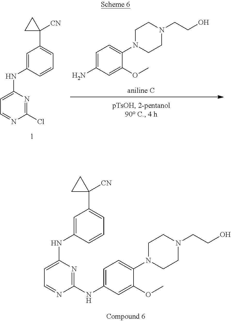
C1=C(NC2=NC(NC3=CC(C4([CN])CC4)=CC=C3)=CC=N2)C=C(OC)C(N2CCN(CCO)CC2)=C1.C1=C(N)C=C(OC)C(N2CCN(CCO)CC2)=C1.C1=C(NC2=CC=NC(Cl)=N2)C=CC=C1C1([CN])CC1
